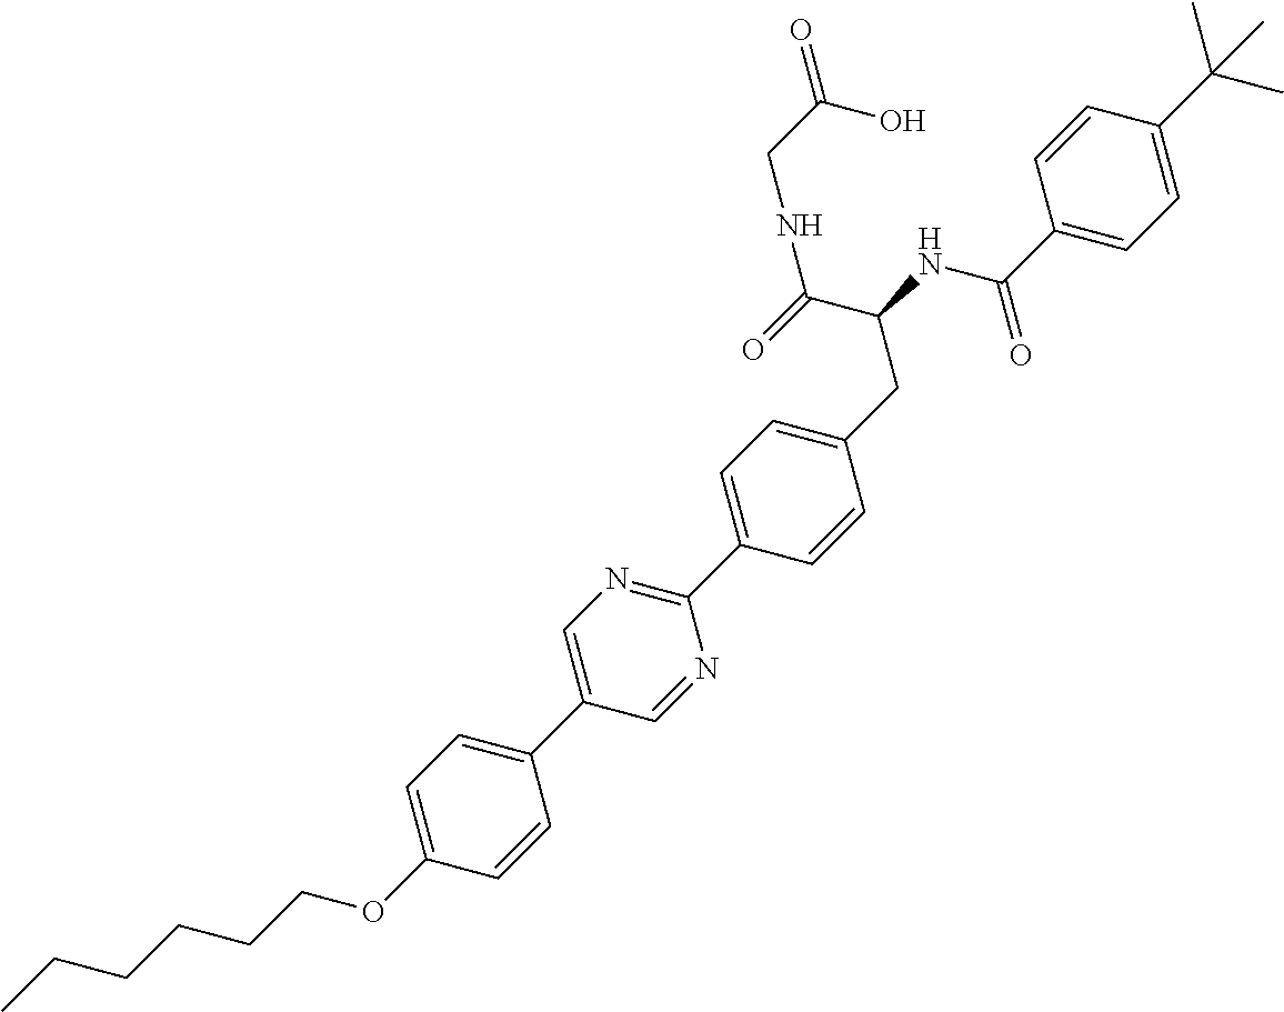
CCCCCCOC1=CC=C(C2=CN=C(C3=CC=C(CC(C(NCC(O)=O)=O)NC(=O)C4=CC=C(C(C)(C)C)C=C4)C=C3)N=C2)C=C1
